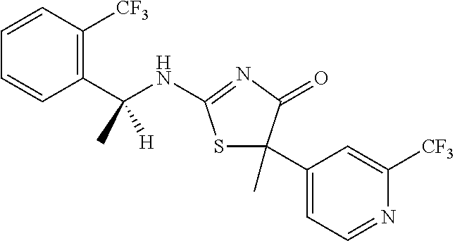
C1=CC(C(NC2=NC(=O)C(C3=CC=NC([CF3])=C3)(C)S2)(C)[H])=C([CF3])C=C1
